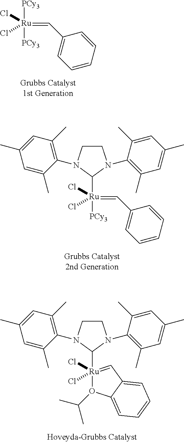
C1CN(C2=C(C)C=C(C)C=C2C)C([Ru]([PCy3])(=CC2=CC=CC=C2)(Cl)Cl)N1C1=C(C)C=C(C)C=C1C.[PCy3][Ru]([PCy3])(=CC1=CC=CC=C1)(Cl)Cl.C1CN(C2=C(C)C=C(C)C=C2C)C([Ru]2(Cl)(Cl)=CC3=CC=CC=C3O2C(C)C)N1C1=C(C)C=C(C)C=C1C
